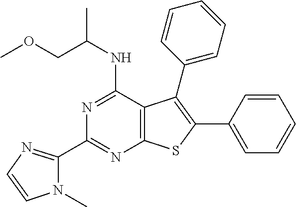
N1=C(NC(COC)C)C2=C(N=C1C1=NC=CN1C)SC(C1=CC=CC=C1)=C2C1=CC=CC=C1
